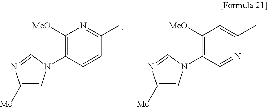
N1=CC(N2C=C([Me])N=C2)=C([MeO])C=C1C.C1=CC(N2C=C([Me])N=C2)=C([MeO])N=C1C
